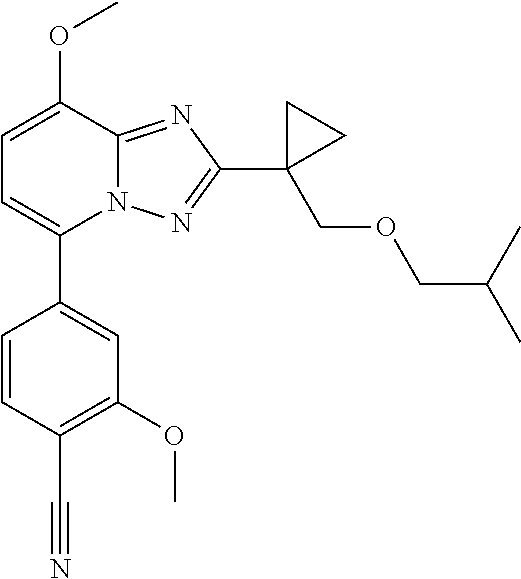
C1(C2=CC=C(OC)C3=NC(C4(COCC(C)C)CC4)=NN23)=CC(OC)=C(C#N)C=C1
